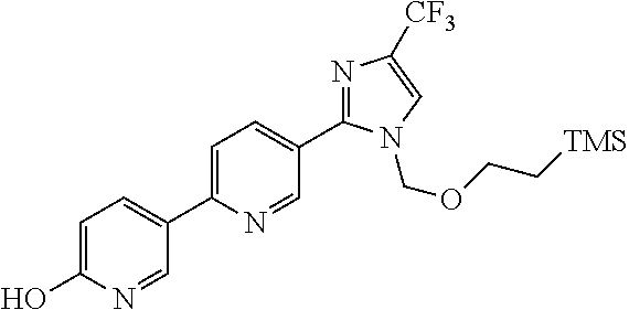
C1(O)=CC=C(C2=CC=C(C3=NC([CF3])=CN3COCC[TMS])C=N2)C=N1
